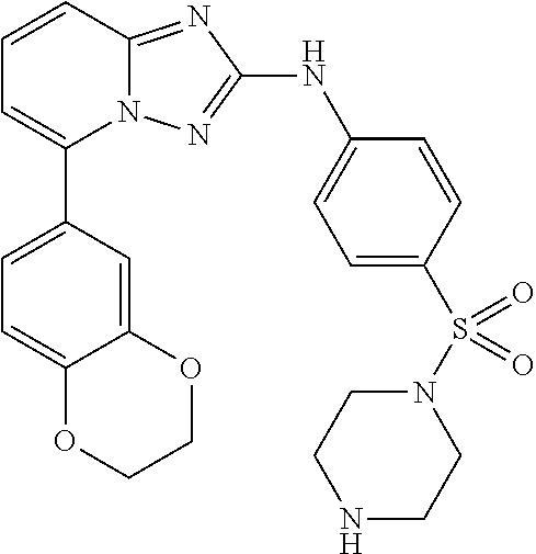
C1=CC2=NC(NC3=CC=C(S(N4CCNCC4)(=O)=O)C=C3)=NN2C(C2=CC=C3C(=C2)OCCO3)=C1
